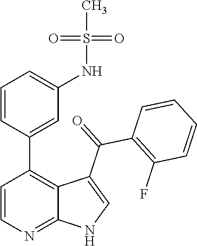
C1=CN=C2C(=C1C1=CC(NS(=O)(=O)C)=CC=C1)C(C(C1=C(F)C=CC=C1)=O)=CN2
